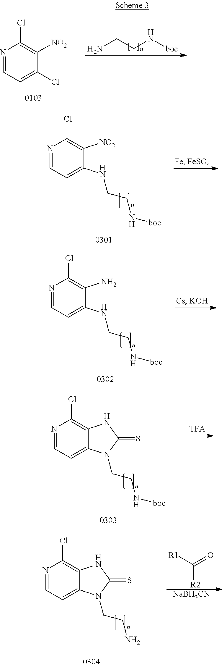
NCCN[boc].N1=CC=C(Cl)C([NO2])=C1Cl.N1=CC=C(NCCN[boc])C([NO2])=C1Cl.N1=CC=C(NCCN[boc])C(N)=C1Cl.N1=CC=C2C(=C1Cl)NC(=S)N2CCN[boc].N1=CC=C2C(=C1Cl)NC(=S)N2CCN.C([R2])(=O)[R1].[NaBH3CN]
